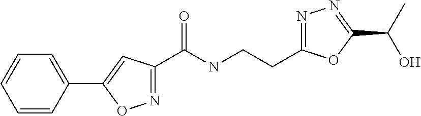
C1=CC(C2=CC(C(NCCC3=NN=C(C(O)C)O3)=O)=NO2)=CC=C1
